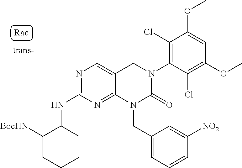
C1(NC2C([BocHN])CCCC2)=NC=C2C(=N1)N(CC1=CC=CC([NO2])=C1)C(=O)N(C1=C(Cl)C(OC)=CC(OC)=C1Cl)C2
